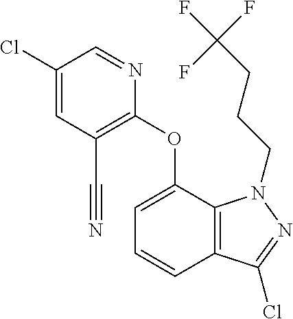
C1(Cl)=CC(C#N)=C(OC2=CC=CC3=C2N(CCCC(F)(F)F)N=C3Cl)N=C1
